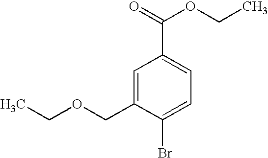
C1=C(COCC)C(Br)=CC=C1C(=O)OCC
